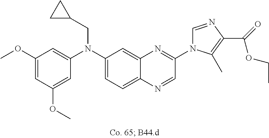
C1(OC)=CC(OC)=CC(N(C2=CC=C3C(=C2)N=C(N2C=NC(C(OCC)=O)=C2C)C=N3)CC2CC2)=C1
